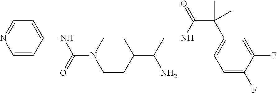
C1=CC(NC(N2CCC(C(CNC(=O)C(C)(C3=CC=C(F)C(F)=C3)C)N)CC2)=O)=CC=N1
